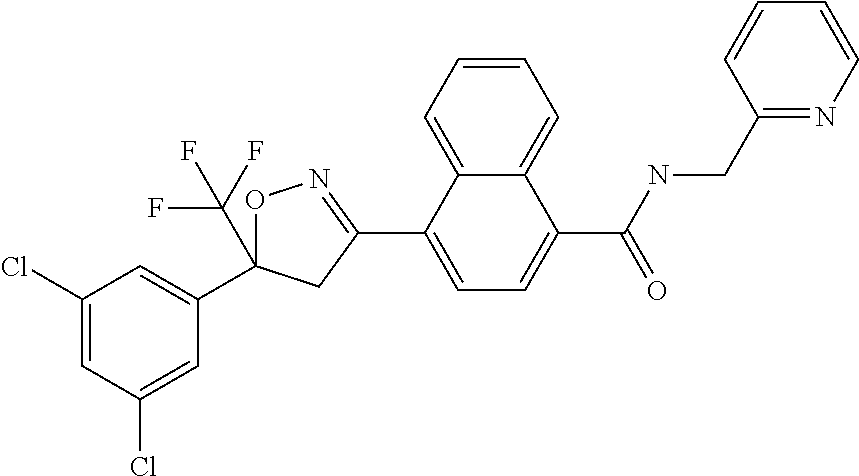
C1(Cl)=CC(Cl)=CC(C2(C(F)(F)F)ON=C(C3=CC=C(C(NCC4=NC=CC=C4)=O)C4=CC=CC=C34)C2)=C1
